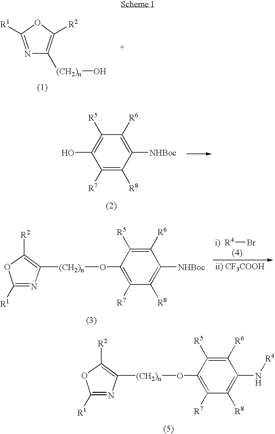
N1=C([R1])OC([R2])=C1[(CH2)n]O.C1([NHBoc])=C([R6])C([R5])=C(O)C([R7])=C1[R8].N1=C([R1])OC([R2])=C1[(CH2)n]OC1=C([R7])C([R8])=C([NHBoc])C([R6])=C1[R5].[i)  R4]Br.N1=C([R1])OC([R2])=C1[(CH2)n]OC1=C([R7])C([R8])=C(N[R4])C([R6])=C1[R5]
